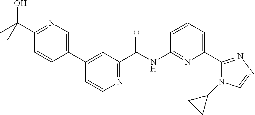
C1=CC=C(C2=NN=CN2C2CC2)N=C1NC(C1=NC=CC(C2=CN=C(C(C)(O)C)C=C2)=C1)=O
